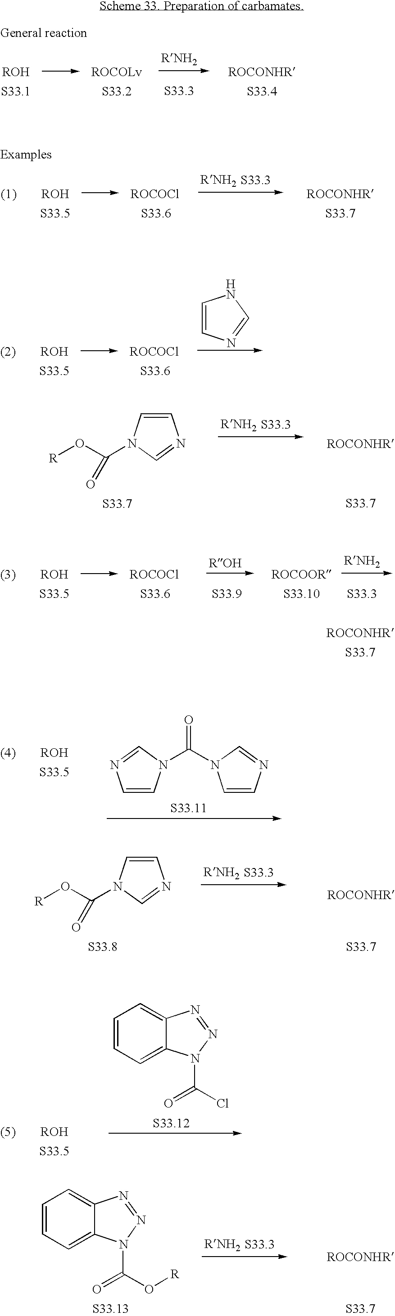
C1=CN=CN1.C1=CN(C(O[R])=O)C=N1.C1=CN(C(N2C=CN=C2)=O)C=N1.C1=CN(C(O[R])=O)C=N1.C1=CC=C2C(=C1)N=NN2C(Cl)=O.C1=CC=C2C(=C1)N=NN2C(O[R])=O
